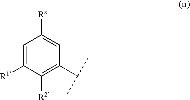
C1=C([R1])C([R2])=C(C(C)C)C=C1[Rx]
